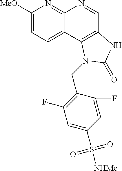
C1([MeO])=CC=C2C(=N1)N=CC1=C2N(CC2=C(F)C=C(S([NHMe])(=O)=O)C=C2F)C(=O)N1
